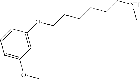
C1=C(OCCCCCCNC)C=CC=C1OC
